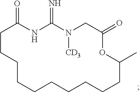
C1CCCCCCCCCC(C)OC(=O)CN([CD3])C(=N)NC1=O
